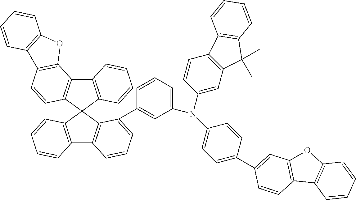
C12=C(C3(C4=C1C1=C(C=C4)C4=C(O1)C=CC=C4)C1=C(C4=C3C(C3=CC(N(C5=CC6=C(C=C5)C5=C(C6(C)C)C=CC=C5)C5=CC=C(C6=CC7=C(C=C6)C6=C(O7)C=CC=C6)C=C5)=CC=C3)=CC=C4)C=CC=C1)C=CC=C2
